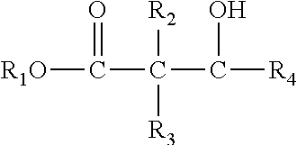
[R1O]C(=O)C(C([R4])O)([R2])[R3]
